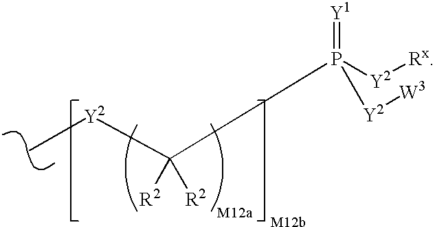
C(P([Y2][Rx])(=[Y1])[Y2][W3])([R2])([R2])[Y2]C
